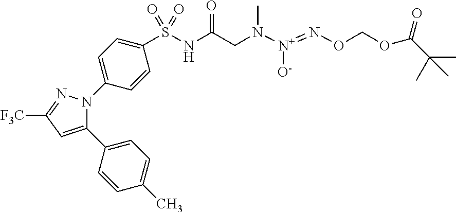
C1(C2=CC=C(C)C=C2)=CC([F3C])=NN1C1=CC=C(S(NC(CN([N+](=NOCOC(C(C)(C)C)=O)[O-])C)=O)(=O)=O)C=C1
